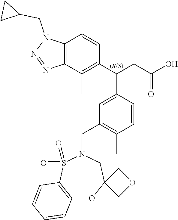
C1(C(CC(O)=O)C2=CC(CN3S(=O)(=O)C4=C(OC5(C3)COC5)C=CC=C4)=C(C)C=C2)=C(C)C2=C(C=C1)N(CC1CC1)N=N2
